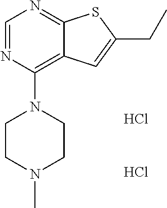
C1=NC(N2CCN(C)CC2)=C2C(=N1)SC(CC)=C2.Cl.Cl
